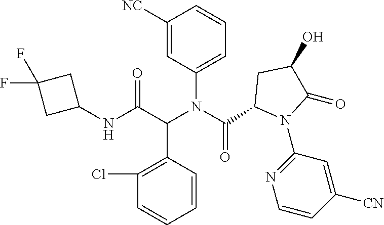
C1([NC])=CC(N(C(C2N(C3=NC=CC([CN])=C3)C(=O)C(O)C2)=O)C(C(NC2CC(F)(F)C2)=O)C2=C(Cl)C=CC=C2)=CC=C1
